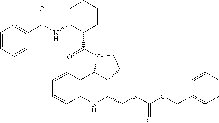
C1=CC2=C(C=C1)NC(CNC(OCC1=CC=CC=C1)=O)C1C2N(C(=O)C2CCCCC2NC(C2=CC=CC=C2)=O)CC1
